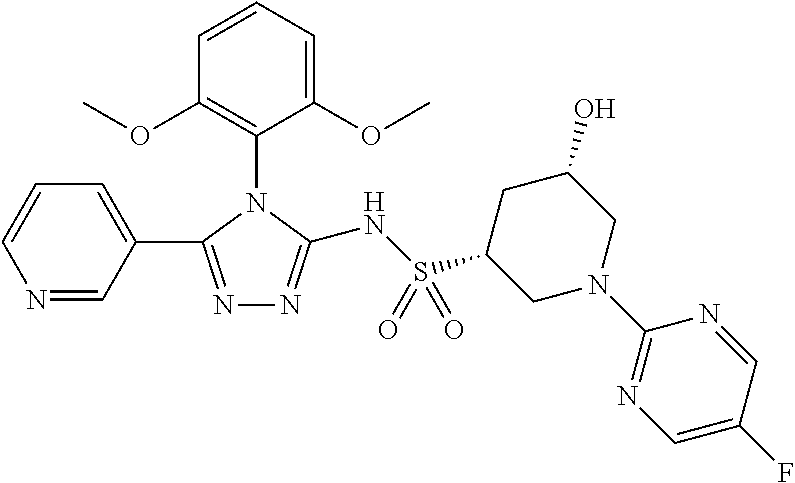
N1=C(C2=CC=CN=C2)N(C2=C(OC)C=CC=C2OC)C(NS(C2CN(C3=NC=C(F)C=N3)CC(O)C2)(=O)=O)=N1
